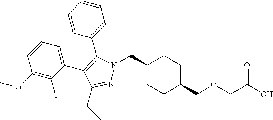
C1(CN2N=C(CC)C(C3=CC=CC(OC)=C3F)=C2C2=CC=CC=C2)CCC(COCC(O)=O)CC1
